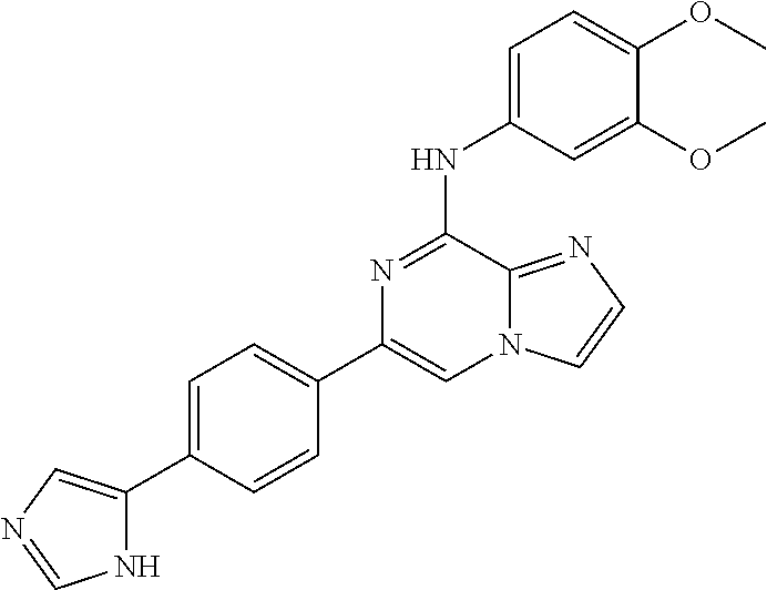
C1=C(C2=CN=CN2)C=CC(C2=CN3C(=NC=C3)C(NC3=CC=C(OC)C(OC)=C3)=N2)=C1
